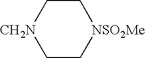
C1C[CH2N]CC[NSO2Me]1
